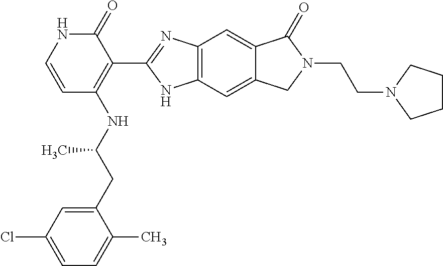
C1=C(CC(NC2=C(C3=NC4=C(N3)C=C3C(=C4)C(=O)N(CCN4CCCC4)C3)C(=O)NC=C2)C)C(C)=CC=C1Cl
